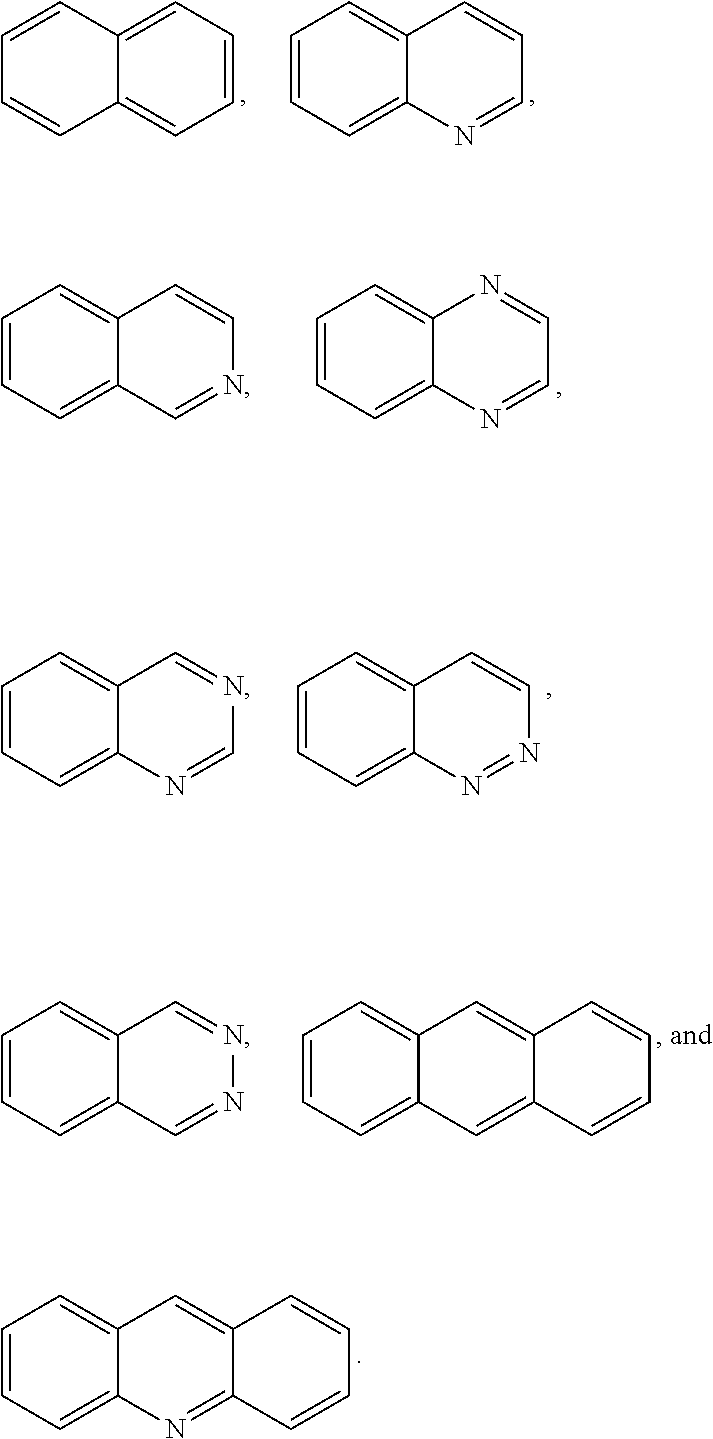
C1=CC=C2C(=C1)C=CC=N2.C1=CC2=CC=CC=C2C=C1.C1=CC=C2C(=C1)C=CN=C2.C1=CC=C2C(=C1)N=CC=N2.C1=CC=C2C(=C1)C=NC=N2.C1=CC=C2C(=C1)C=CN=N2.C1=CC=C2C(=C1)C=C1C(=C2)C=CC=C1.C1=CC=C2C(=C1)C=NN=C2.C1=CC=C2C(=C1)C=C1C(=N2)C=CC=C1
